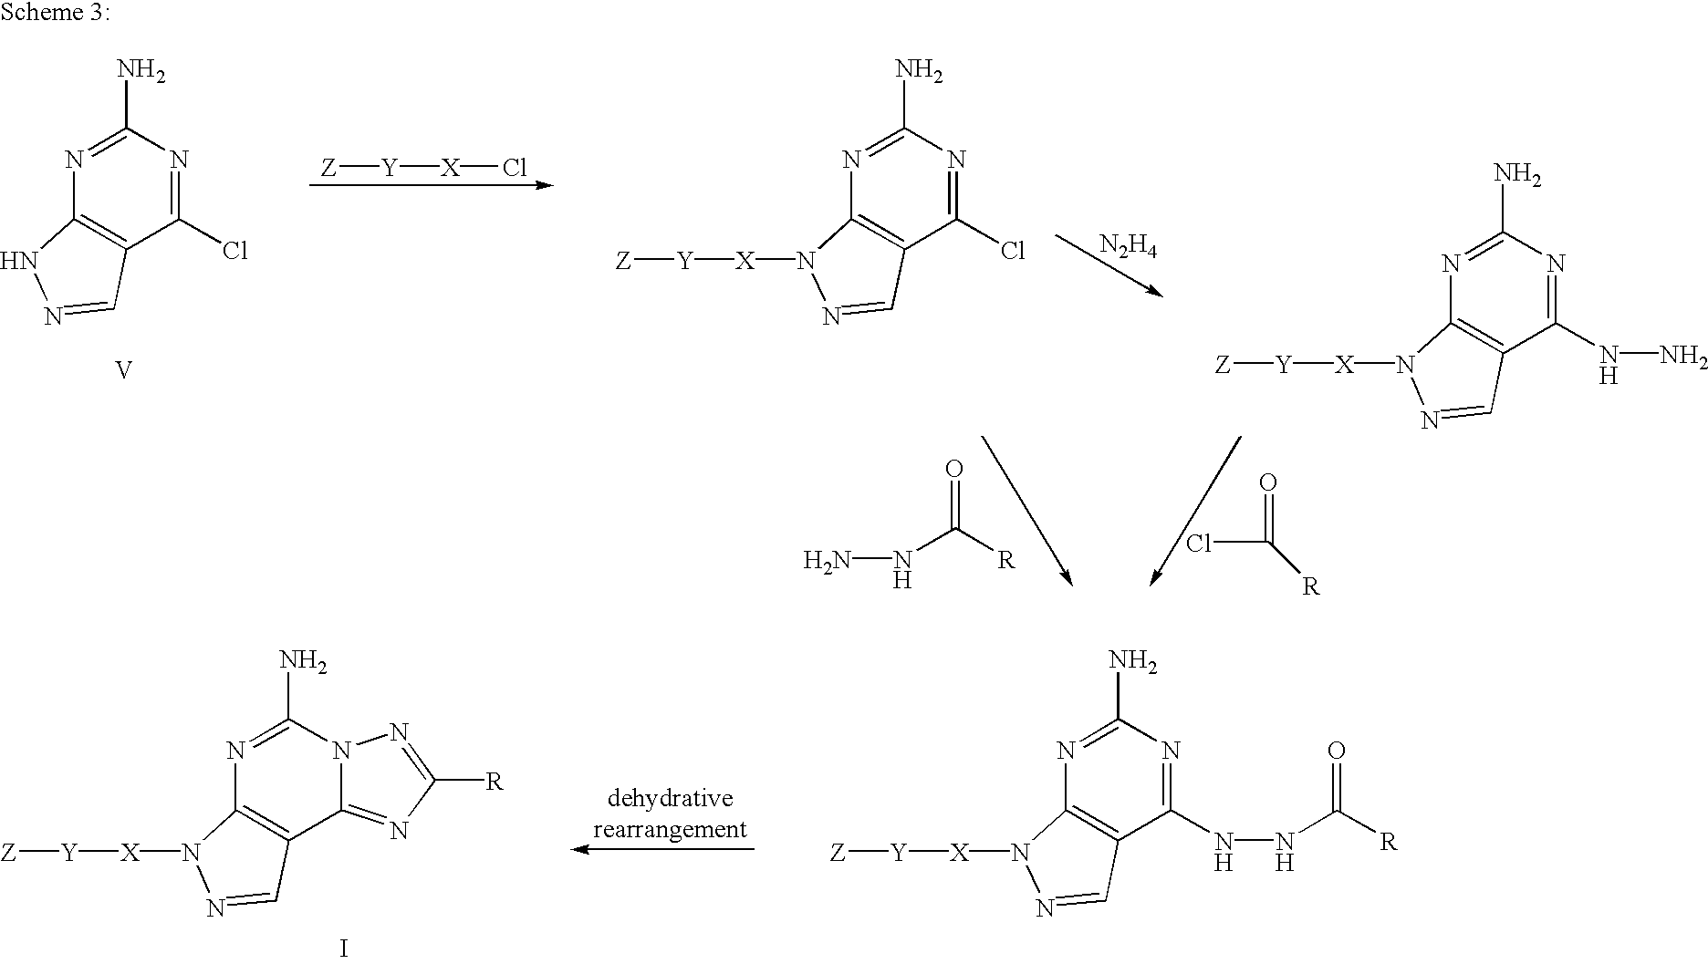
C1(Cl)=NC(N)=NC2=C1C=NN2.[V].[Z][Y][X]Cl.C1(Cl)=NC(N)=NC2=C1C=NN2[X][Y][Z].[N2H4].C1(NN)=NC(N)=NC2=C1C=NN2[X][Y][Z].N(C([R])=O)N.ClC(=O)[R].C1(NNC([R])=O)=NC(N)=NC2=C1C=NN2[X][Y][Z].C12=NC([R])=NN1C(N)=NC1=C2C=NN1[X][Y][Z].I
